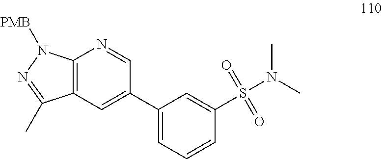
C12=C(C=C(C3=CC=CC(S(N(C)C)(=O)=O)=C3)C=N1)C(C)=NN2[PMB]
